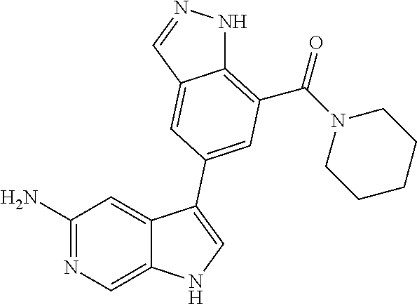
C1(N)=NC=C2C(=C1)C(C1=CC(C(=O)N3CCCCC3)=C3NN=CC3=C1)=CN2
